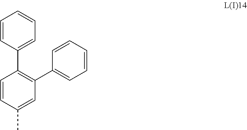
C1=CC(C)=CC(C2=CC=CC=C2)=C1C1=CC=CC=C1
